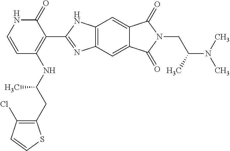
C12=C(C=C3C(=C1)C(=O)N(CC(N(C)C)C)C3=O)N=C(C1=C(NC(CC3=C(Cl)C=CS3)C)C=CNC1=O)N2
